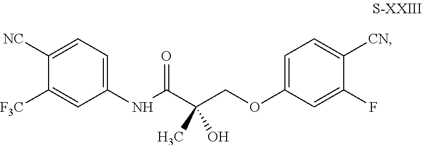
C1([NC])=CC=C(NC(C(COC2=CC=C([CN])C(F)=C2)(C)O)=O)C=C1[F3C]
